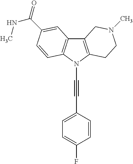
C12=C(N(C#CC3=CC=C(F)C=C3)C3=C1C=C(C(=O)NC)C=C3)CCN(C)C2
